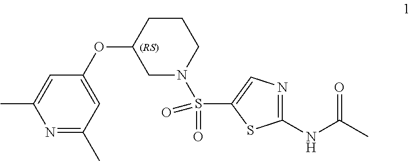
N1=C(C)C=C(OC2CN(S(C3=CN=C(NC(=O)C)S3)(=O)=O)CCC2)C=C1C
